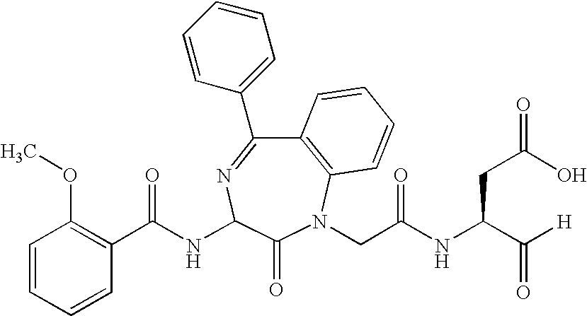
C1(C(NC2N=C(C3=CC=CC=C3)C3=C(N(CC(NC(C([H])=O)CC(=O)O)=O)C2=O)C=CC=C3)=O)=C(OC)C=CC=C1
